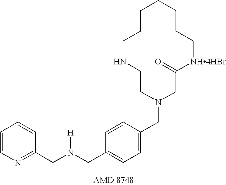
C1CCNCCN(CC2=CC=C(CN([H])CC3=NC=CC=C3)C=C2)CC(=O)[NH4HBr]CCCC1
